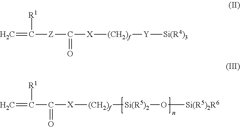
C=C([R1])C([X][(CH2)f][Si(R5)2]O[Si(R5)2R6])=O.C=C([Z]C([X][(CH2)f][Y][Si(R4)3])=O)[R1]
